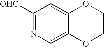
C1([OHC])=NC=C2C(=C1)OCCO2
